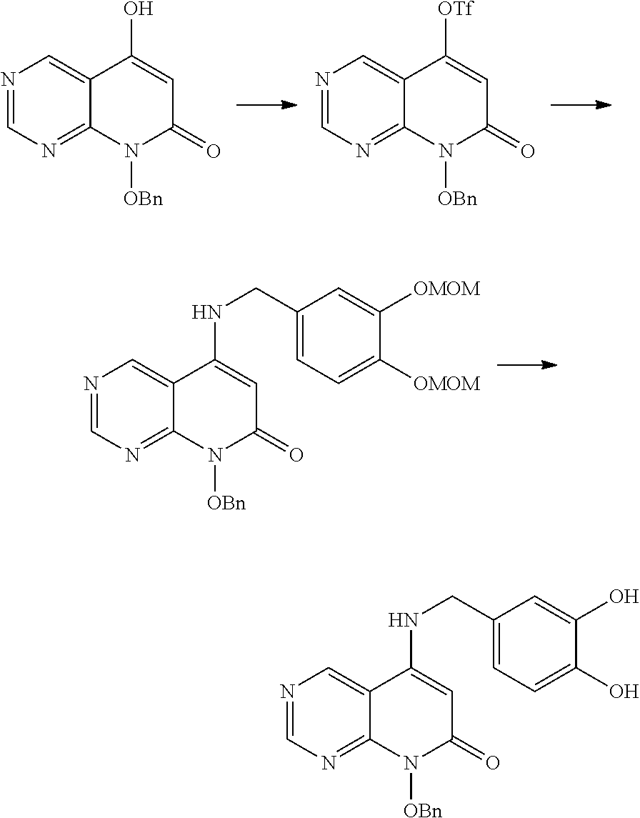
N1=CN=C2C(=C1)C(O)=CC(=O)N2[OBn].N1=CN=C2C(=C1)C([OTf])=CC(=O)N2[OBn].N1=CN=C2C(=C1)C(NCC1=CC=C([OMOM])C([OMOM])=C1)=CC(=O)N2[OBn].N1=CN=C2C(=C1)C(NCC1=CC=C(O)C(O)=C1)=CC(=O)N2[OBn]
